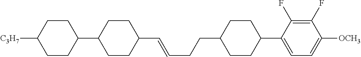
C1C(C2=CC=C([OCH3])C(F)=C2F)CCC(CCC=CC2CCC(C3CCC([C3H7])CC3)CC2)C1
